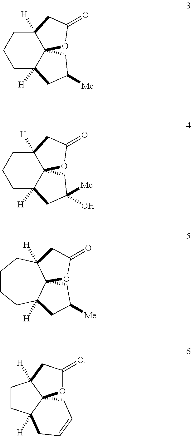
C1(=O)CC2([H])C3(O1)C([H])(CCC2)CC([Me])C3.C1(=O)CC2([H])C3(O1)C([H])(CCC2)CC([Me])(O)C3.C1CCC2([H])C3(C([H])(C1)CC(=O)O3)CC([Me])C2.C1CC2([H])C3(C1([H])CC(=O)O3)CC=CC2
